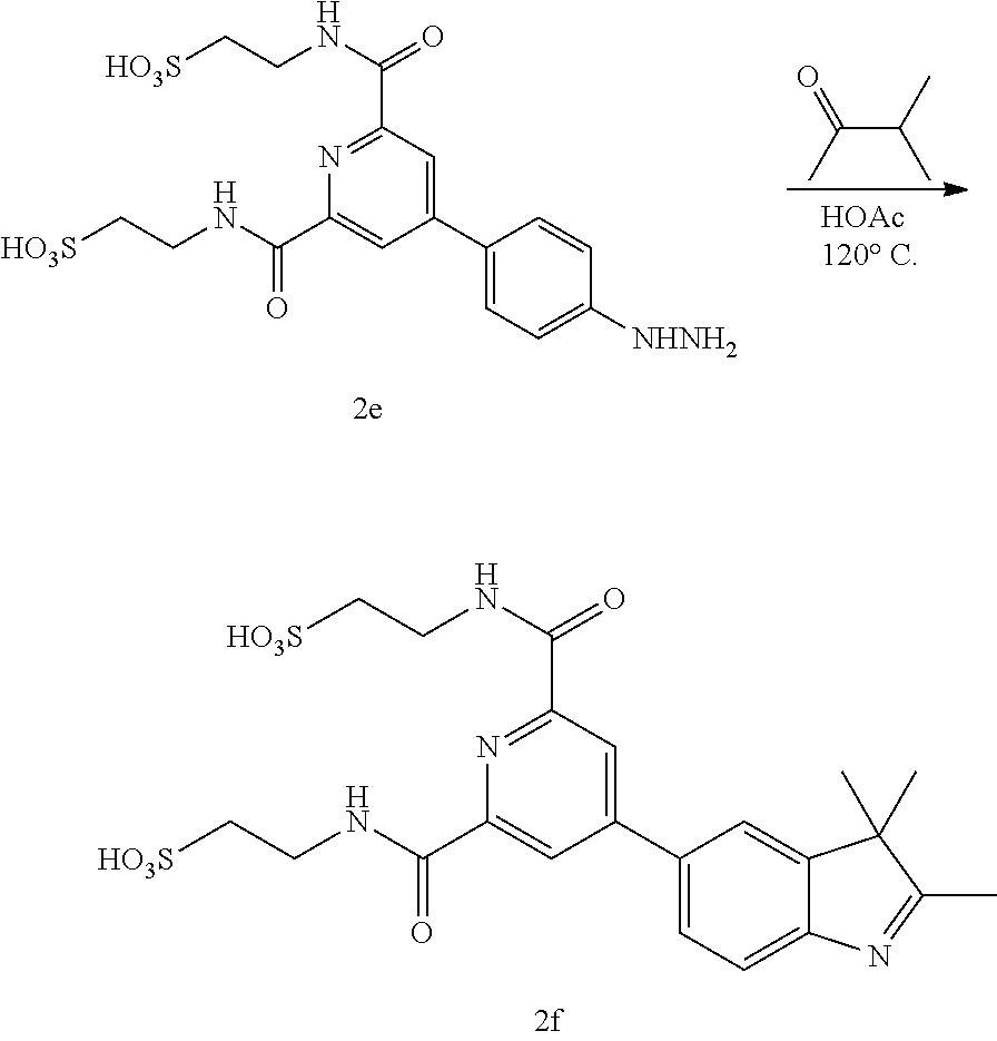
N1=C(C(NCC[HO3S])=O)C=C(C2=CC=C3C(=C2)C(C)(C)C(C)=N3)C=C1C(NCC[HO3S])=O.N1=C(C(NCC[HO3S])=O)C=C(C2=CC=C([NHNH2])C=C2)C=C1C(NCC[HO3S])=O.C(C(C)C)(C)=O
